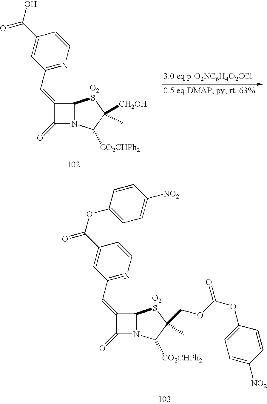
C1(=CC2=NC=CC(C(O)=O)=C2)C(=O)N2C1SC([CH2OH])(C)C2[CO2CHPh2].[O2].C1(=CC2=NC=CC(C(OC3=CC=C([NO2])C=C3)=O)=C2)C(=O)N2C1SC(COC(OC1=CC=C([NO2])C=C1)=O)(C)C2[CO2CHPh2].[O2]
